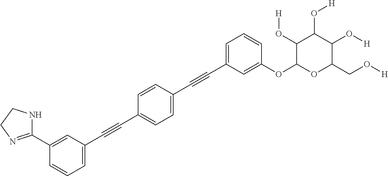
C1=CC(C#CC2=CC=CC(OC3OC(CO[H])C(O[H])C(O[H])C3O[H])=C2)=CC=C1C#CC1=CC=CC(C2=NCCN2)=C1
